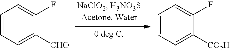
C1=CC=C([CHO])C(F)=C1.C1=CC=C([CO2H])C(F)=C1
